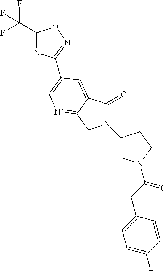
C1(C(F)(F)F)=NC(C2=CN=C3C(=C2)C(=O)N(C2CN(C(=O)CC4=CC=C(F)C=C4)CC2)C3)=NO1
